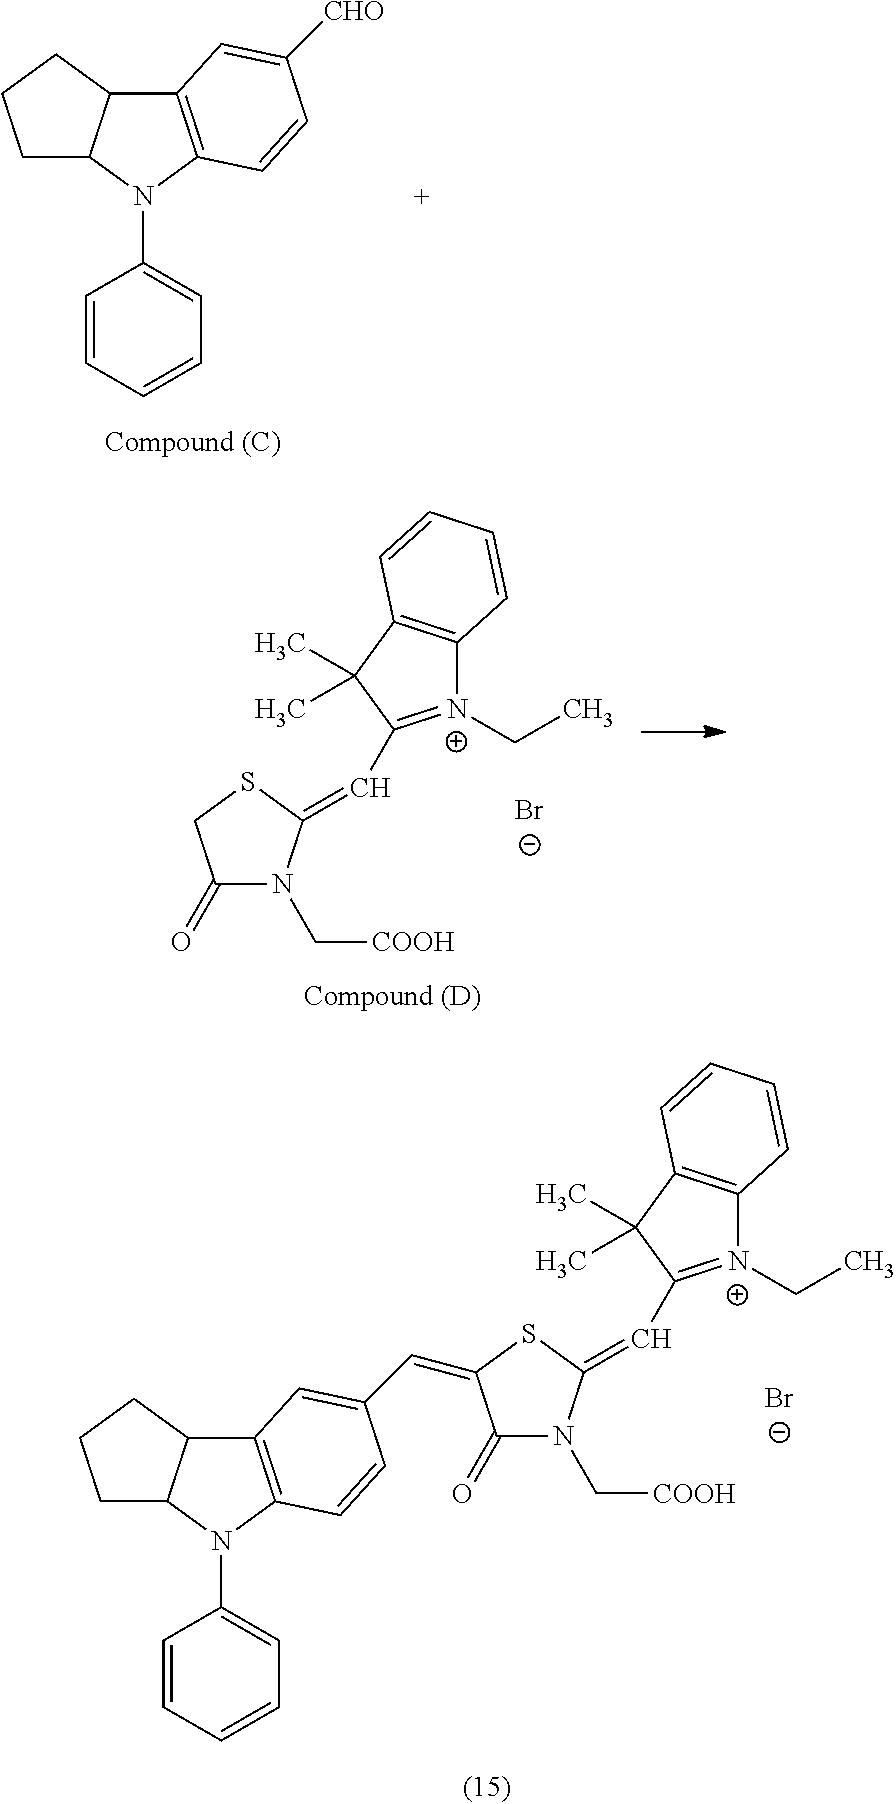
C1C2C(CC1)C1=C(N2C2=CC=CC=C2)C=CC([CHO])=C1.[N+]1(CC)=C(C=C2N(C[COOH])C(=O)CS2)C(C)(C)C2=C1C=CC=C2.[Br-].C1C2C(CC1)C1=C(N2C2=CC=CC=C2)C=CC(C=C2C(=O)N(C[COOH])C(=CC3=[N+](CC)C4=C(C3(C)C)C=CC=C4)S2)=C1.[Br-]
